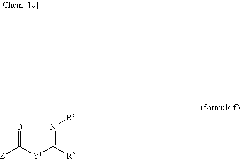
[Z]C([Y1]C([R5])=N[R6])=O
